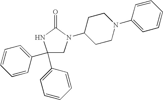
C1(C2=CC=CC=C2)(C2=CC=CC=C2)CN(C2CCN(C3=CC=CC=C3)CC2)C(=O)N1
